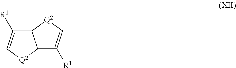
C12C([R1])=C[Q2]C1C([R1])=C[Q2]2
